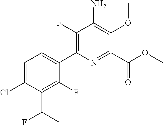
C1(F)=C(C2=CC=C(Cl)C(C(C)F)=C2F)N=C(C(OC)=O)C(OC)=C1N
